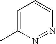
C1=C(C)N=NC=C1
